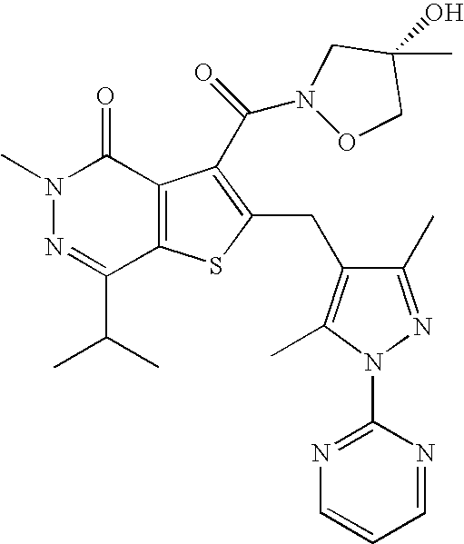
N1(C)N=C(C(C)C)C2=C(C1=O)C(C(N1OCC(O)(C)C1)=O)=C(CC1=C(C)N(C3=NC=CC=N3)N=C1C)S2
